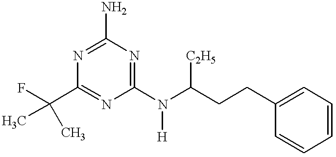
N1=C(N)N=C(N([H])C([C2H5])CCC2=CC=CC=C2)N=C1C(C)(F)C
